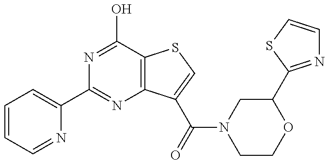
N1=C(O)C2=C(N=C1C1=CC=CC=N1)C(C(N1CCOC(C3=NC=CS3)C1)=O)=CS2
